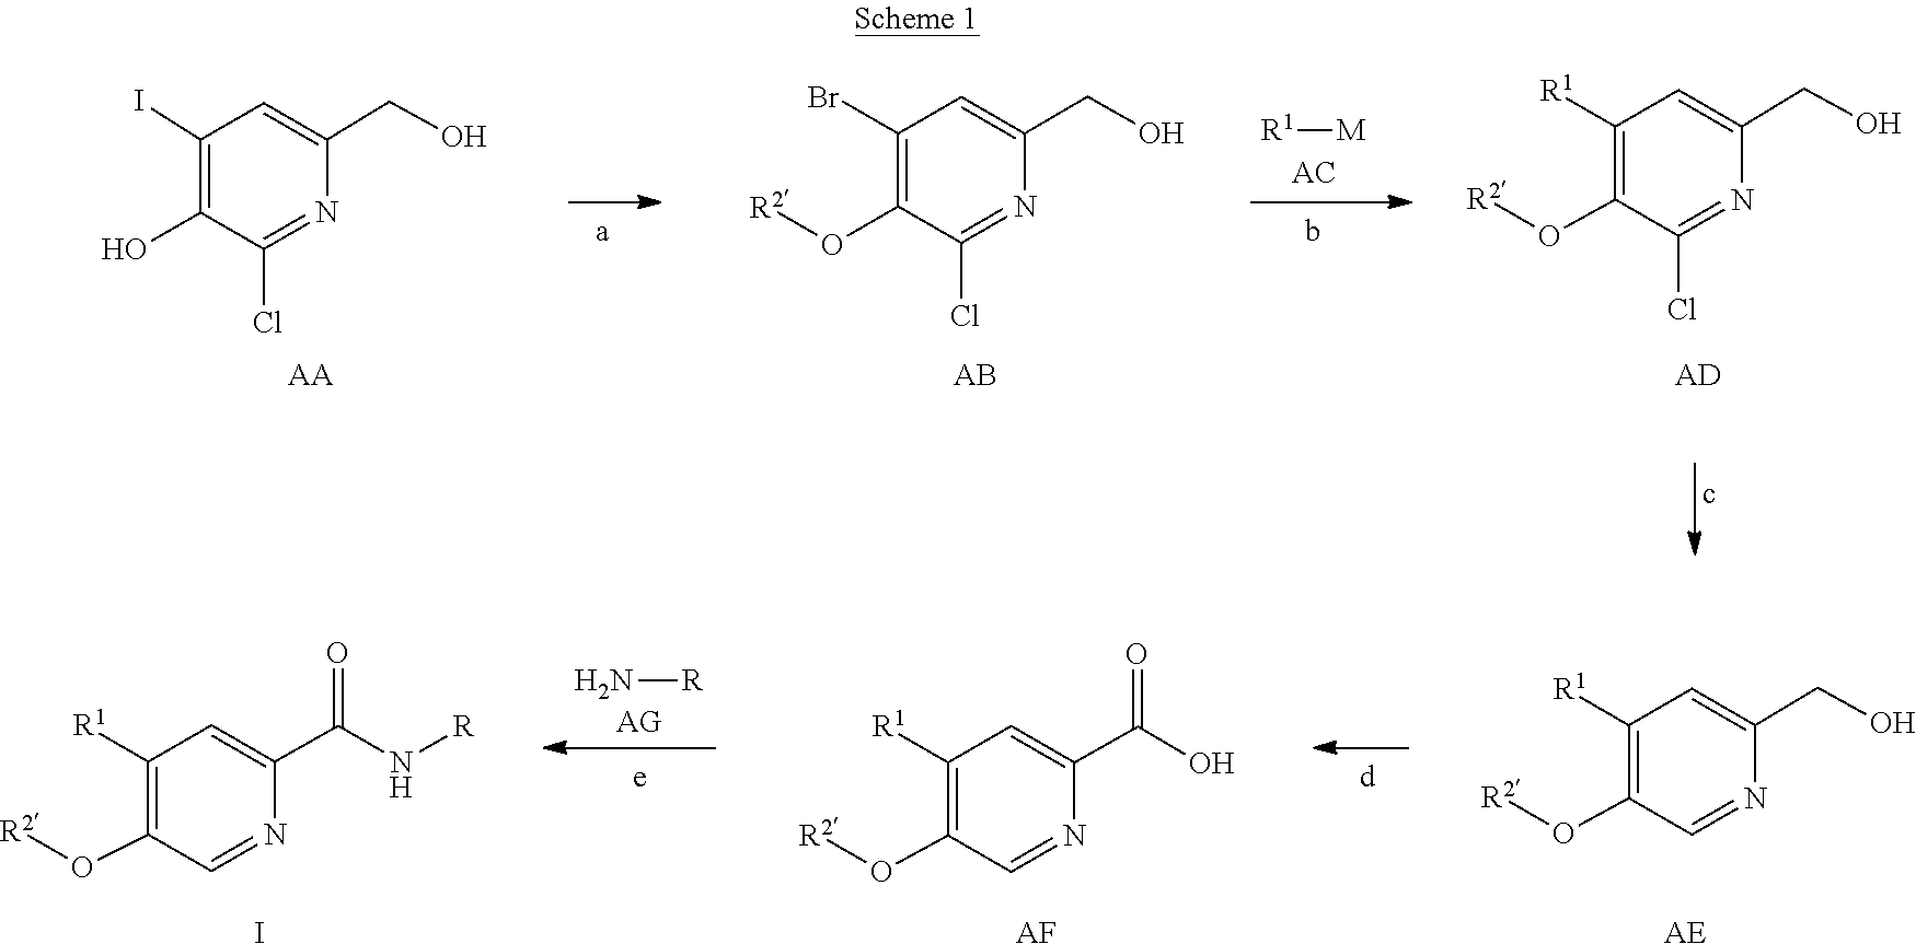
C1=C(CO)N=C(Cl)C(O)=C1I.[R2]OC1=C(Br)C=C(CO)N=C1Cl.[R2]OC1=C([R1])C=C(CO)N=C1Cl.[R1][M].[AD].[AB].[AA].O([R2])C1=C([R1])C=C(C(=O)N[R])N=C1.O([R2])C1=C([R1])C=C(C(=O)O)N=C1.[R2]OC1=C([R1])C=C(CO)N=C1.N[R].[AE].[AF].I
